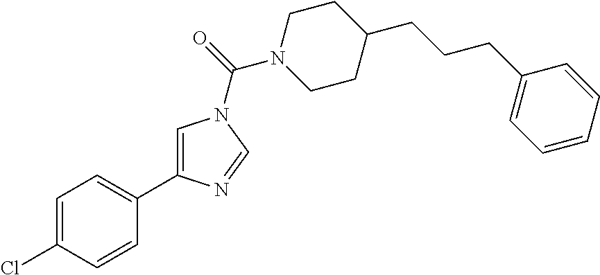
C1=C(Cl)C=CC(C2=CN(C(=O)N3CCC(CCCC4=CC=CC=C4)CC3)C=N2)=C1
